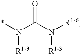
[R1-6]N(C(N(*)[R1-3])=O)[R1-3]
